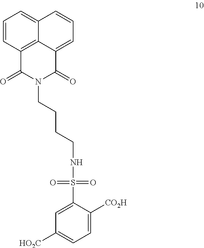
C1=CC2=C3C(=C1)C=CC=C3C(=O)N(CCCCNS(=O)(=O)C1=CC([HO2C])=CC=C1[CO2H])C2=O
